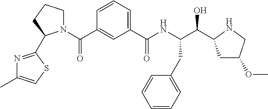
C1(C(NC(C(O)C2CC(OC)CN2)CC2=CC=CC=C2)=O)=CC=CC(C(N2CCCC2C2=NC(C)=CS2)=O)=C1
